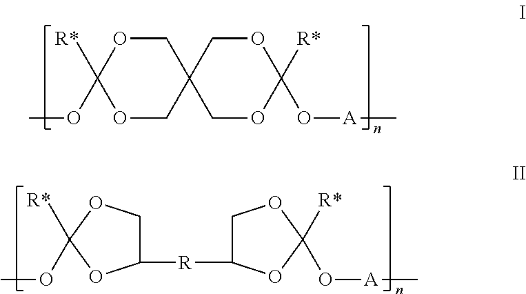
O1CC2(COC1(OC)[R*])COC([R*])(O[A]C)OC2.C1([R]C2COC([R*])(O[A]C)O2)COC([R*])(OC)O1
